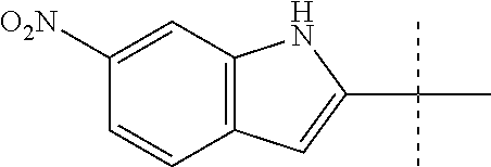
C12=C(C=CC([O2N])=C1)C=C(C(C)(C)C)N2
